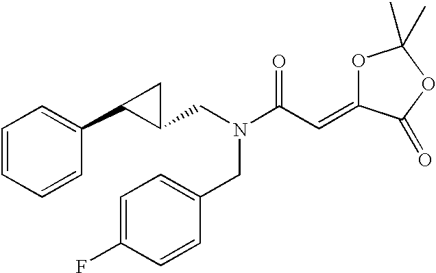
C1=CC=CC(C2C(CN(C(C=C3OC(C)(C)OC3=O)=O)CC3=CC=C(F)C=C3)C2)=C1
